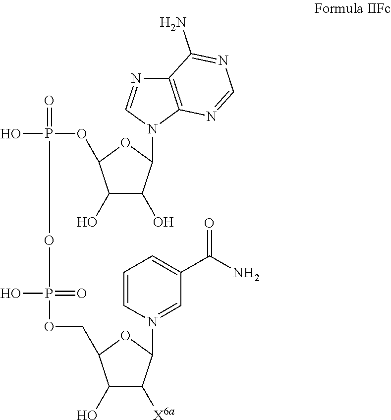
C1(O)C(O)C(N2C3=C(N=C2)C(N)=NC=N3)OC1OP(=O)(OP(OCC1C(O)C([X6a])C(N2=CC(C(N)=O)=CC=C2)O1)(=O)O)O
